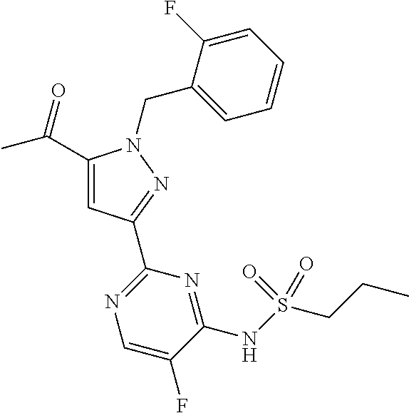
C1(C(C)=O)=CC(C2=NC=C(F)C(NS(CCC)(=O)=O)=N2)=NN1CC1=CC=CC=C1F
